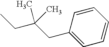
C1(CC(CC)(C)C)=CC=CC=C1
